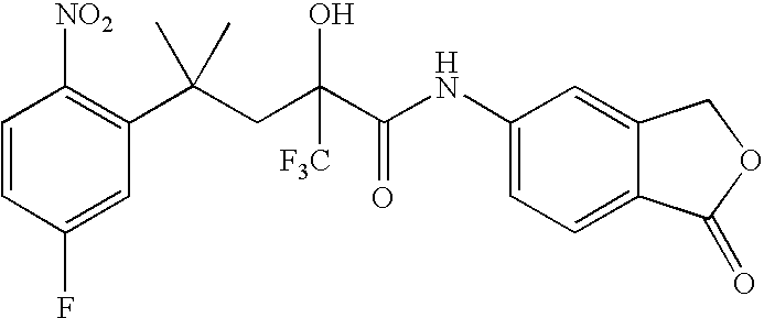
C1=CC(F)=CC(C(CC(C(NC2=CC=C3C(=C2)COC3=O)=O)([F3C])O)(C)C)=C1[NO2]
